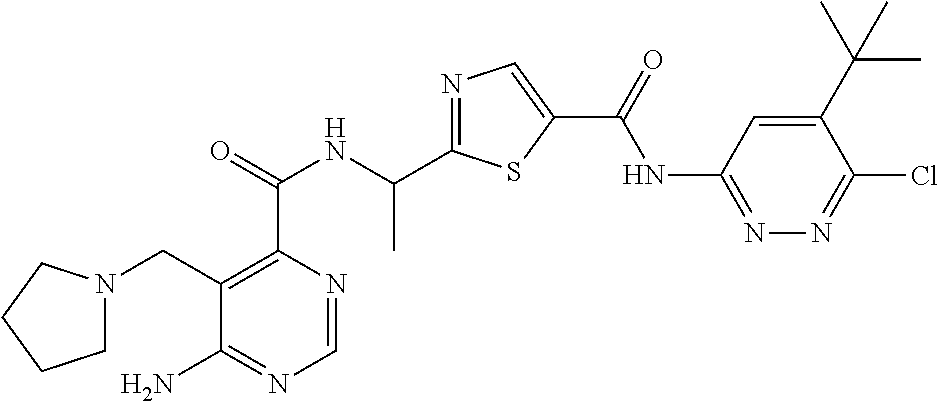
C1=NC(C(=O)NC(C2=NC=C(C(=O)NC3=NN=C(Cl)C(C(C)(C)C)=C3)S2)C)=C(CN2CCCC2)C(N)=N1
